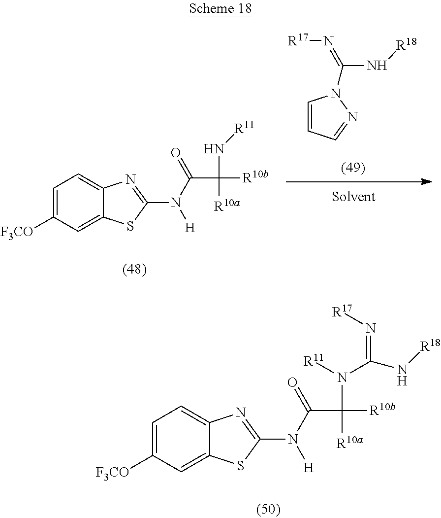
C1=CN(C(N[R18])=N[R17])N=C1.C1=C([F3CO])C=C2C(=C1)N=C(N(C(C(N[R11])([R10b])[R10a])=O)[H])S2.C1=C([F3CO])C=C2C(=C1)N=C(N(C(C(N(C(N[R18])=N[R17])[R11])([R10b])[R10a])=O)[H])S2
